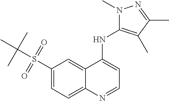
C1(S(=O)(C(C)(C)C)=O)=CC=C2C(=C1)C(NC1=C(C)C(C)=NN1C)=CC=N2
